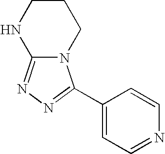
N12C(=NN=C1C1=CC=NC=C1)NCCC2
